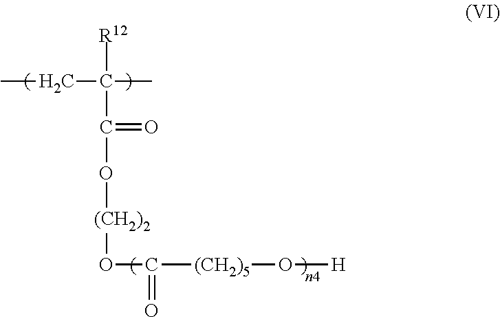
CCC(C)(C(O[(CH2)2]OC([(CH2)5]O[H])=O)=O)[R12]
